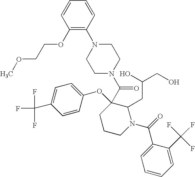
C1N(C(=O)C2(OC3=CC=C(C(F)(F)F)C=C3)CCCN(C(C3=CC=CC=C3C(F)(F)F)=O)C2CC(O)CO)CCN(C2=C(OCCOC)C=CC=C2)C1
